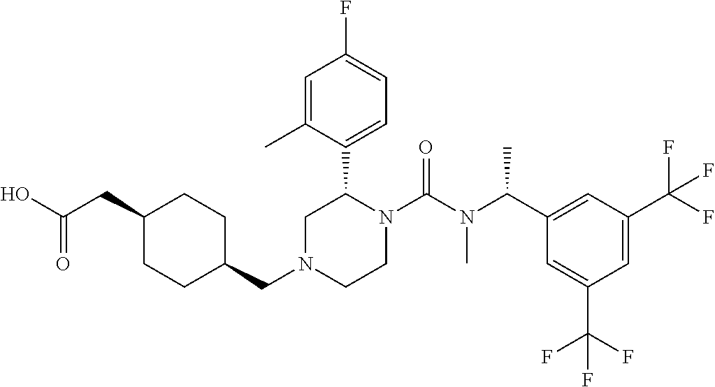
C(N1CCN(C(N(C(C2=CC(C(F)(F)F)=CC(C(F)(F)F)=C2)C)C)=O)C(C2=CC=C(F)C=C2C)C1)C1CCC(CC(O)=O)CC1
